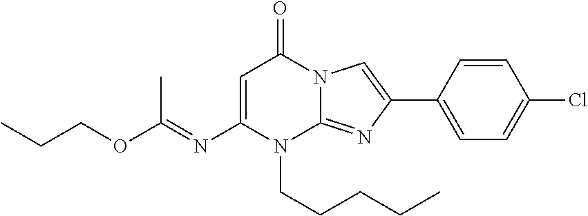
O(C(=NC1=CC(=O)N2C(=NC(C3=CC=C(Cl)C=C3)=C2)N1CCCCC)C)CCC
